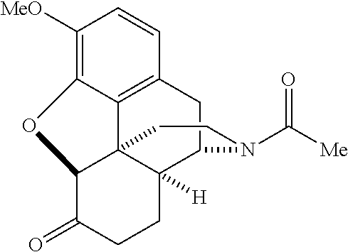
C1([MeO])=C2C3=C(C=C1)CC1C4([H])C3(C(C(=O)CC4)O2)CCN1C([Me])=O
